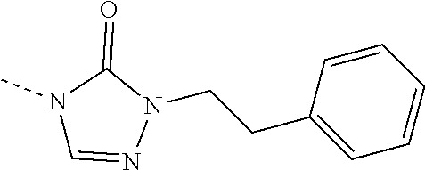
C1=CC(CCN2C(=O)N(C)C=N2)=CC=C1
